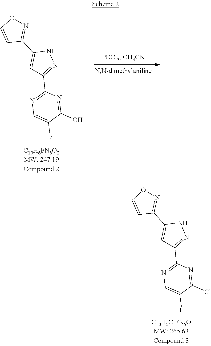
N1C(C2=NOC=C2)=CC(C2=NC=C(F)C(O)=N2)=N1.N1C(C2=NOC=C2)=CC(C2=NC=C(F)C(Cl)=N2)=N1
